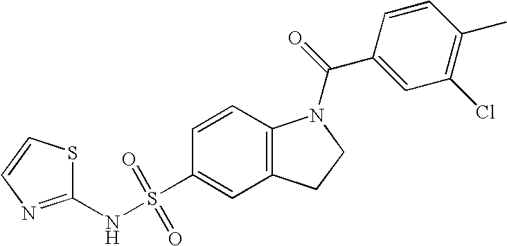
C1=CC2=C(C=C1S(NC1=NC=CS1)(=O)=O)CCN2C(=O)C1=CC(Cl)=C(C)C=C1
